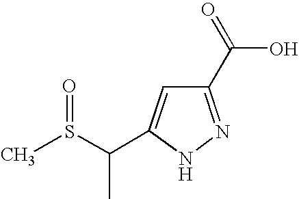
C1(C(=O)O)=NNC(C(S(C)=O)C)=C1
